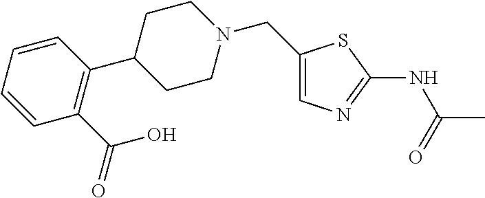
C1(CN2CCC(C3=C(C(=O)O)C=CC=C3)CC2)=CN=C(NC(C)=O)S1
